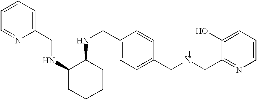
C1=CC=C(CNC2C(NCC3=CC=C(CNCC4=NC=CC=C4O)C=C3)CCCC2)N=C1
